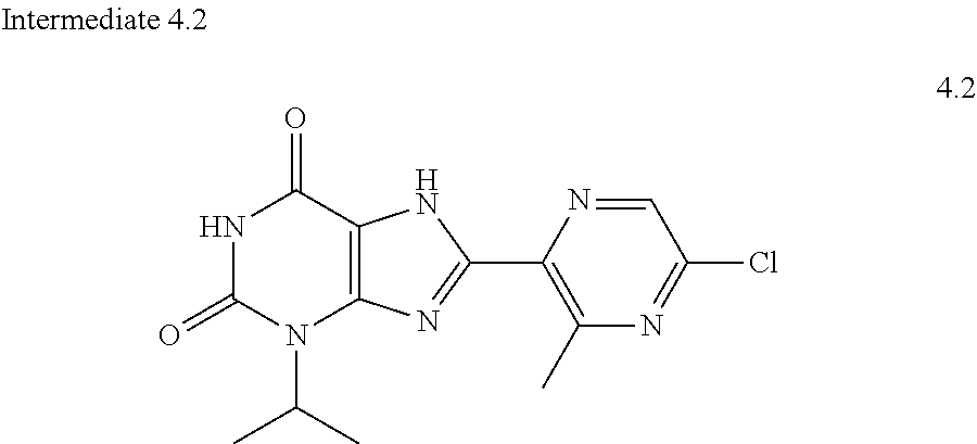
C1=NC(C2=NC3=C(C(=O)NC(=O)N3C(C)C)N2)=C(C)N=C1Cl
